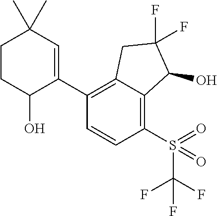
C1(C2=C3C(=C(S(C(F)(F)F)(=O)=O)C=C2)C(O)C(F)(F)C3)=CC(C)(C)CCC1O
